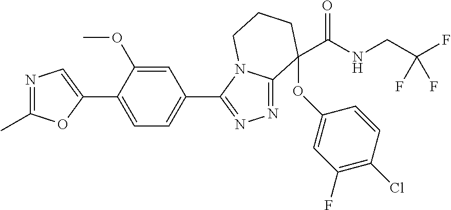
N1=C(C)OC(C2=CC=C(C3=NN=C4N3CCCC4(OC3=CC(F)=C(Cl)C=C3)C(=O)NCC(F)(F)F)C=C2OC)=C1
